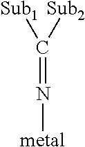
C(=N[metal])([Sub1])[Sub2]
